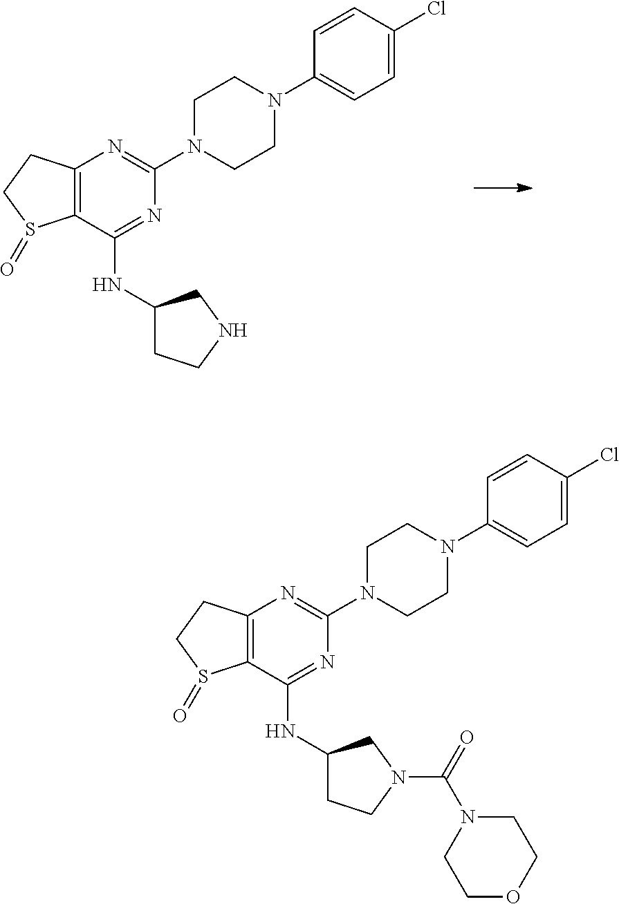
C12=C(C(NC3CCNC3)=NC(N3CCN(C4=CC=C(Cl)C=C4)CC3)=N1)S(=O)CC2.C12=C(C(NC3CCN(C(=O)N4CCOCC4)C3)=NC(N3CCN(C4=CC=C(Cl)C=C4)CC3)=N1)S(=O)CC2
